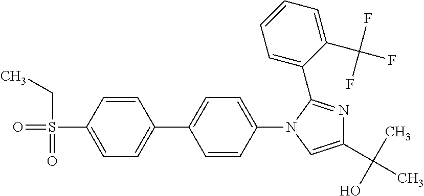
C1=CC(C2=CC=C(N3C(C4=CC=CC=C4C(F)(F)F)=NC(C(C)(O)C)=C3)C=C2)=CC=C1S(=O)(=O)CC
